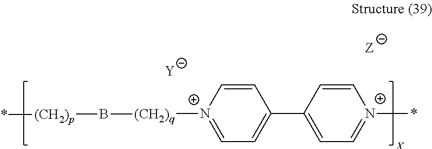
C1=CC(C2=CC=[N+](*)C=C2)=CC=[N+]1[(CH2)q]B[(CH2)p]*.[Y]
